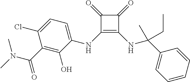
C(C1=CC=CC=C1)(NC1=C(NC2=CC=C(Cl)C(C(N(C)C)=O)=C2O)C(=O)C1=O)(C)CC
